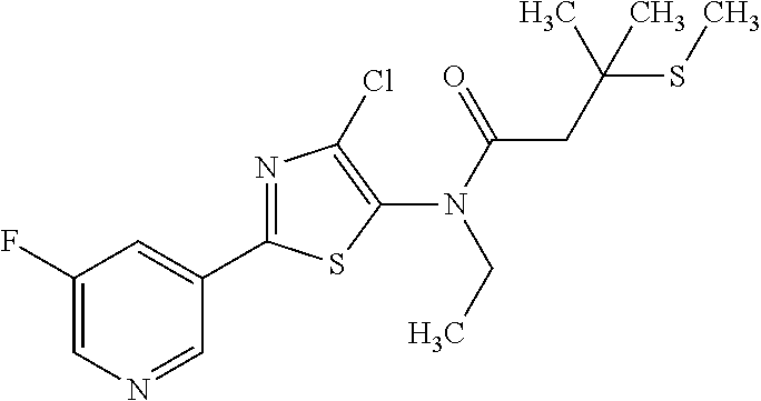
C1=NC=C(F)C=C1C1=NC(Cl)=C(N(C(CC(SC)(C)C)=O)CC)S1
